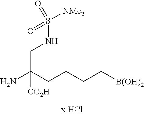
NC(CCCC[B(OH)2])(CNS([NMe2])(=O)=O)[CO2H]
